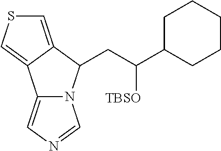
C12=CSC=C1C(CC(C1CCCCC1)[TBSO])N1C2=CN=C1
